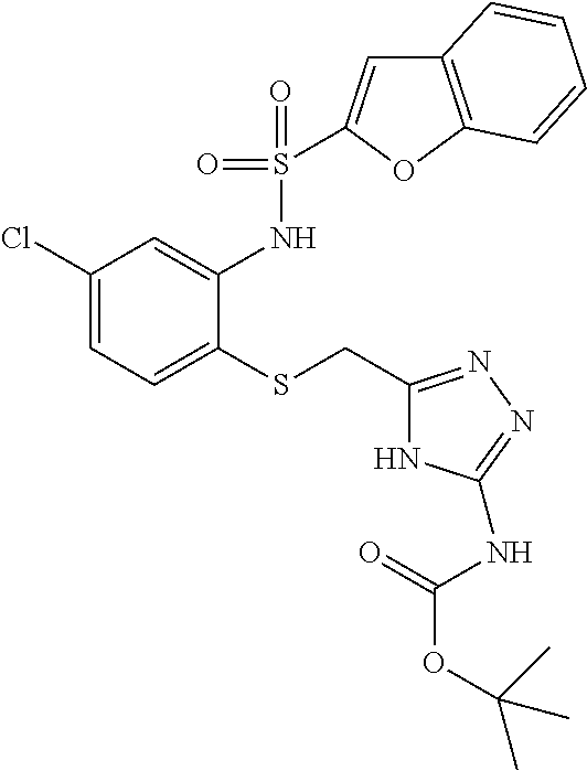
C1(Cl)=CC=C(SCC2=NN=C(NC(OC(C)(C)C)=O)N2)C(NS(=O)(=O)C2=CC3=C(O2)C=CC=C3)=C1
